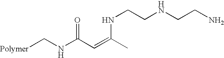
[Polymer]CNC(C=C(C)NCCNCCN)=O
